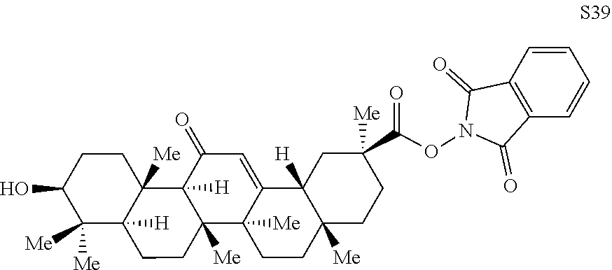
C(ON1C(=O)C2=C(C=CC=C2)C1=O)(=O)C1([Me])CCC2([Me])CCC3([Me])C4([Me])CCC5([H])C([Me])([Me])C(O)CCC5([Me])C4([H])C(=O)C=C3C2([H])C1
